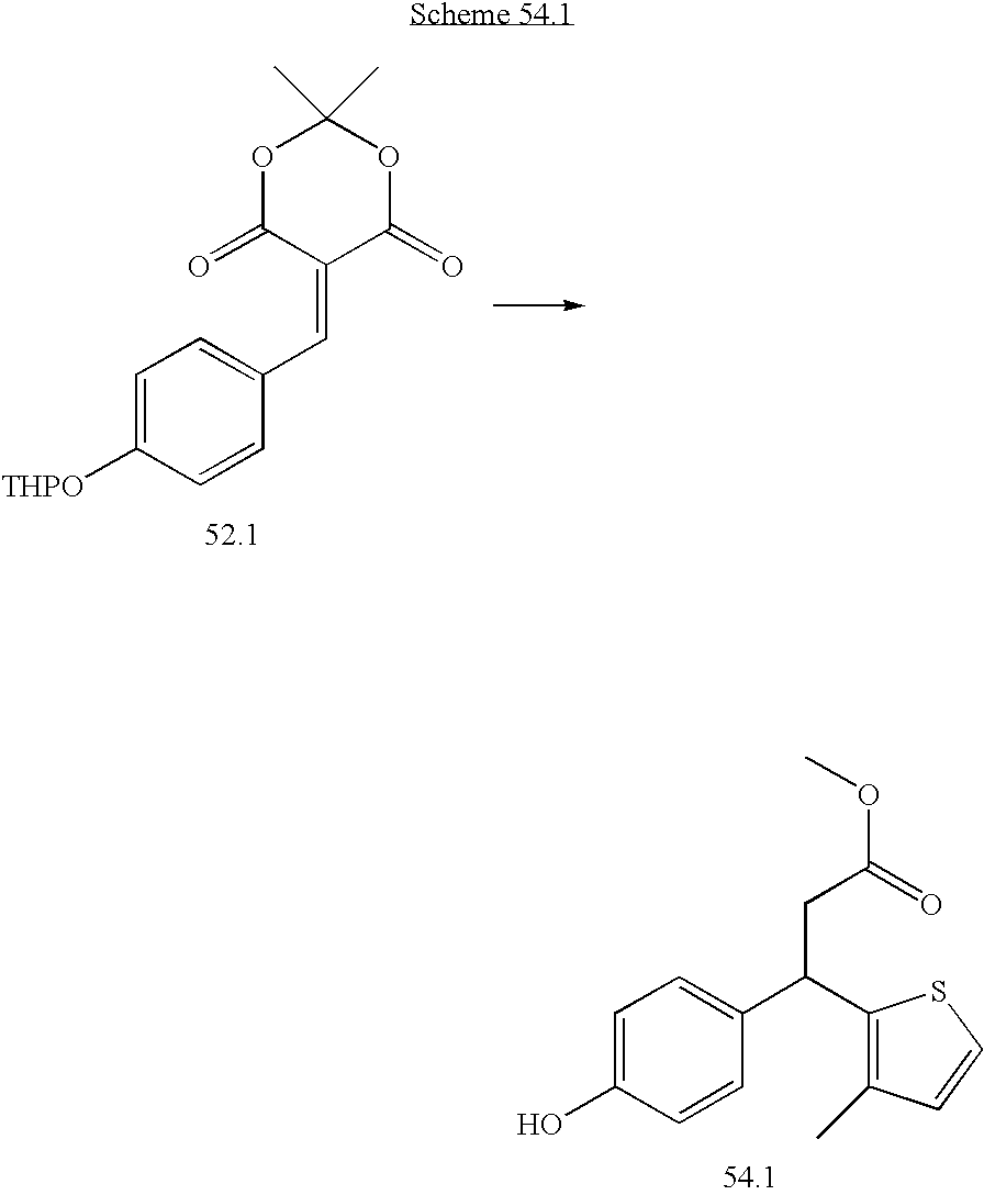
C1=C([THPO])C=CC(C=C2C(=O)OC(C)(C)OC2=O)=C1.C1=C(O)C=CC(C(CC(OC)=O)C2=C(C)C=CS2)=C1
